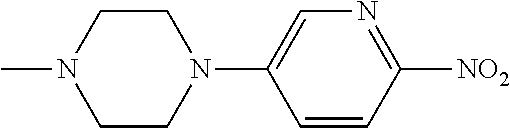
N1(C)CCN(C2=CN=C([NO2])C=C2)CC1
